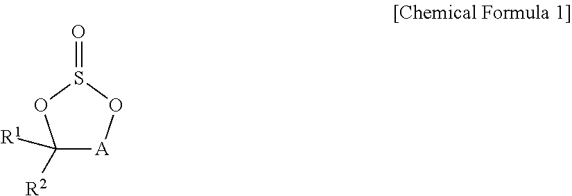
C1([R2])([R1])[A]OS(=O)O1
